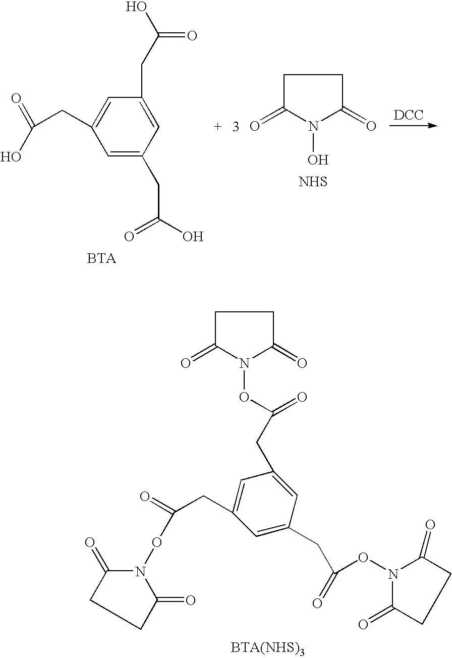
C1=C(CC(O)=O)C=C(CC(O)=O)C=C1CC(=O)O.C1C(=O)N(O)C(=O)C1.[NHS].[DCC].C1C(=O)N(OC(=O)CC2=CC(CC(ON3C(=O)CCC3=O)=O)=CC(CC(=O)ON3C(=O)CCC3=O)=C2)C(=O)C1
